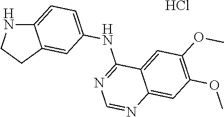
C12=CC=C(NC3=NC=NC4=CC(OC)=C(OC)C=C34)C=C1CCN2.Cl
